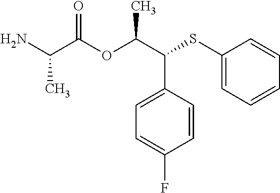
C1=C(C(C(OC(C(N)C)=O)C)SC2=CC=CC=C2)C=CC(F)=C1
